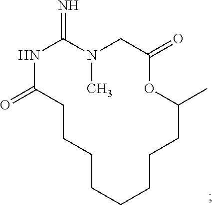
N1C(=O)CCCCCCCCC(C)OC(=O)CN(C)C1=N
